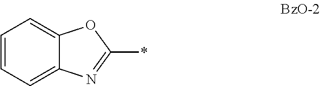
C1=CC=C2C(=C1)OC(*)=N2
